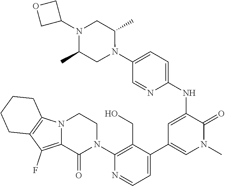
C1(N2CCN3C(=C(F)C4=C3CCCC4)C2=O)=C(CO)C(C2=CN(C)C(=O)C(NC3=CC=C(N4C(C)CN(C5COC5)C(C)C4)C=N3)=C2)=CC=N1
